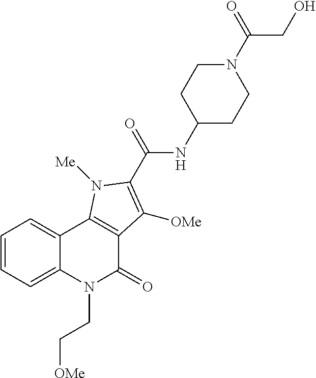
C1=CC=C2C(=C1)C1=C(C(=O)N2CC[OMe])C([OMe])=C(C(NC2CCN(C(CO)=O)CC2)=O)N1[Me]
